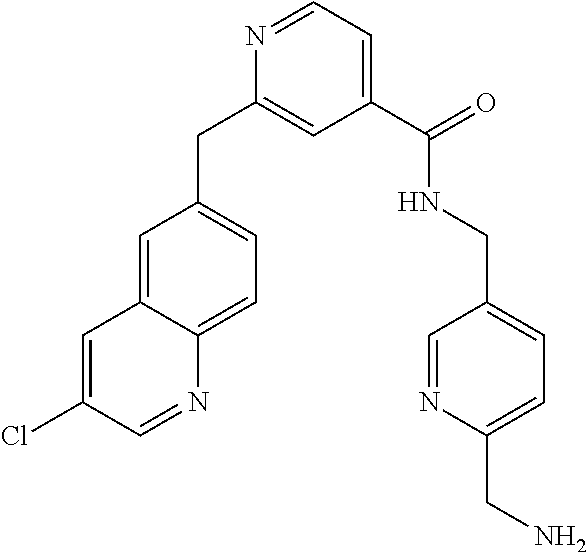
C1=C(CN)N=CC(CNC(C2=CC=NC(CC3=CC=C4C(=C3)C=C(Cl)C=N4)=C2)=O)=C1
